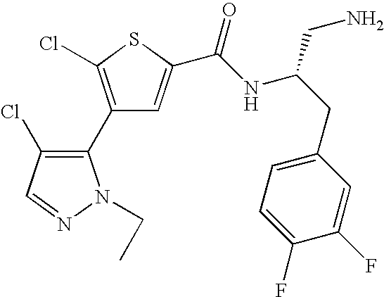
C1(C2=C(Cl)C=NN2CC)=C(Cl)SC(C(NC(CC2=CC=C(F)C(F)=C2)CN)=O)=C1
